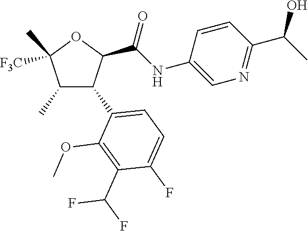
C1(C)C(C2=CC=C(F)C(C(F)F)=C2OC)C(C(NC2=CN=C(C(C)O)C=C2)=O)OC1([F3C])C
